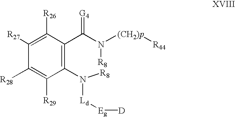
C1([R26])=C([R27])C([R28])=C([R29])C(N([R8])[Ld][Eg][D])=C1C(N([(CH2)p][R44])[R8])=[G4]
